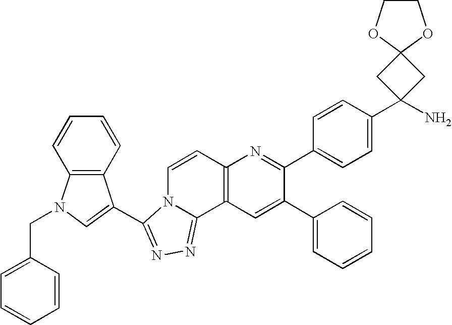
C1(C2=CC3=C(N=C2C2=CC=C(C4(N)CC5(C4)OCCO5)C=C2)C=CN2C3=NN=C2C2=CN(CC3=CC=CC=C3)C3=C2C=CC=C3)=CC=CC=C1
